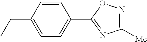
C1=C(CC)C=CC(C2=NC([Me])=NO2)=C1
